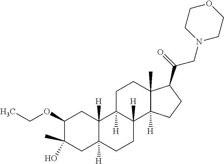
C1(OCC)C(O)(C)CC2([H])C([H])(C1)C1([H])C([H])(CC2)C2([H])C(C)(CC1)C(C(=O)CN1CCOCC1)CC2
